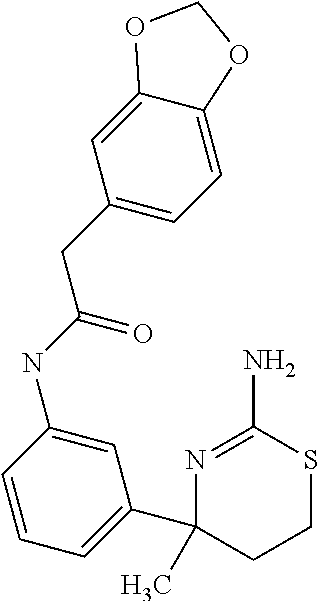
N1=C(N)SCCC1(C1=CC=CC(NC(=O)CC2=CC=C3C(=C2)OCO3)=C1)C
